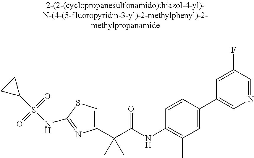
C1(C(C(NC2=C(C)C=C(C3=CN=CC(F)=C3)C=C2)=O)(C)C)=CSC(NS(C2CC2)(=O)=O)=N1
